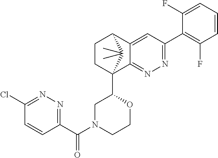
C1(F)=CC=CC(F)=C1C1=NN=C2C(=C1)C1CCC2(C2CN(C(=O)C3=NN=C(Cl)C=C3)CCO2)C1(C)C
